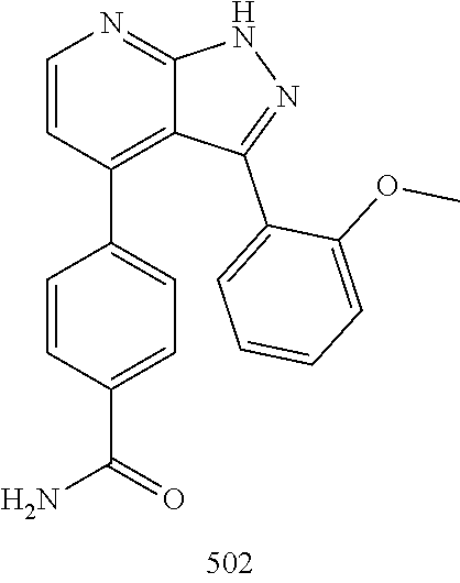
N1C2=NC=CC(C3=CC=C(C(=O)N)C=C3)=C2C(C2=CC=CC=C2OC)=N1
